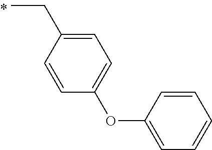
C1=CC(CC)=CC=C1OC1=CC=CC=C1
